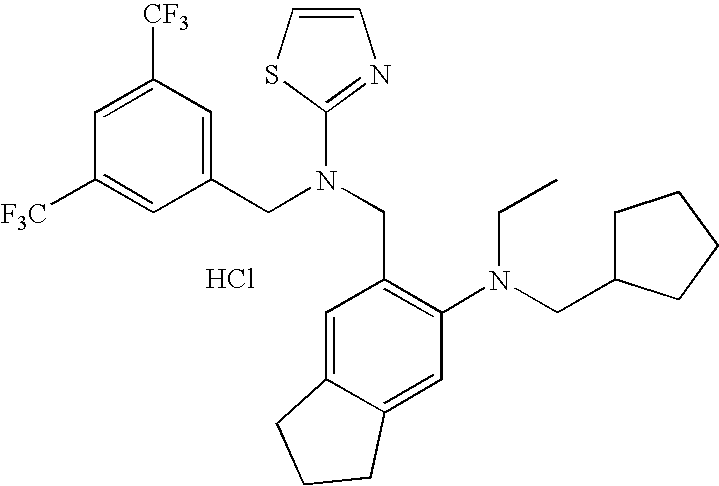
C1([F3C])=CC(CN(CC2=C(N(CC3CCCC3)CC)C=C3C(=C2)CCC3)C2=NC=CS2)=CC([CF3])=C1.Cl
